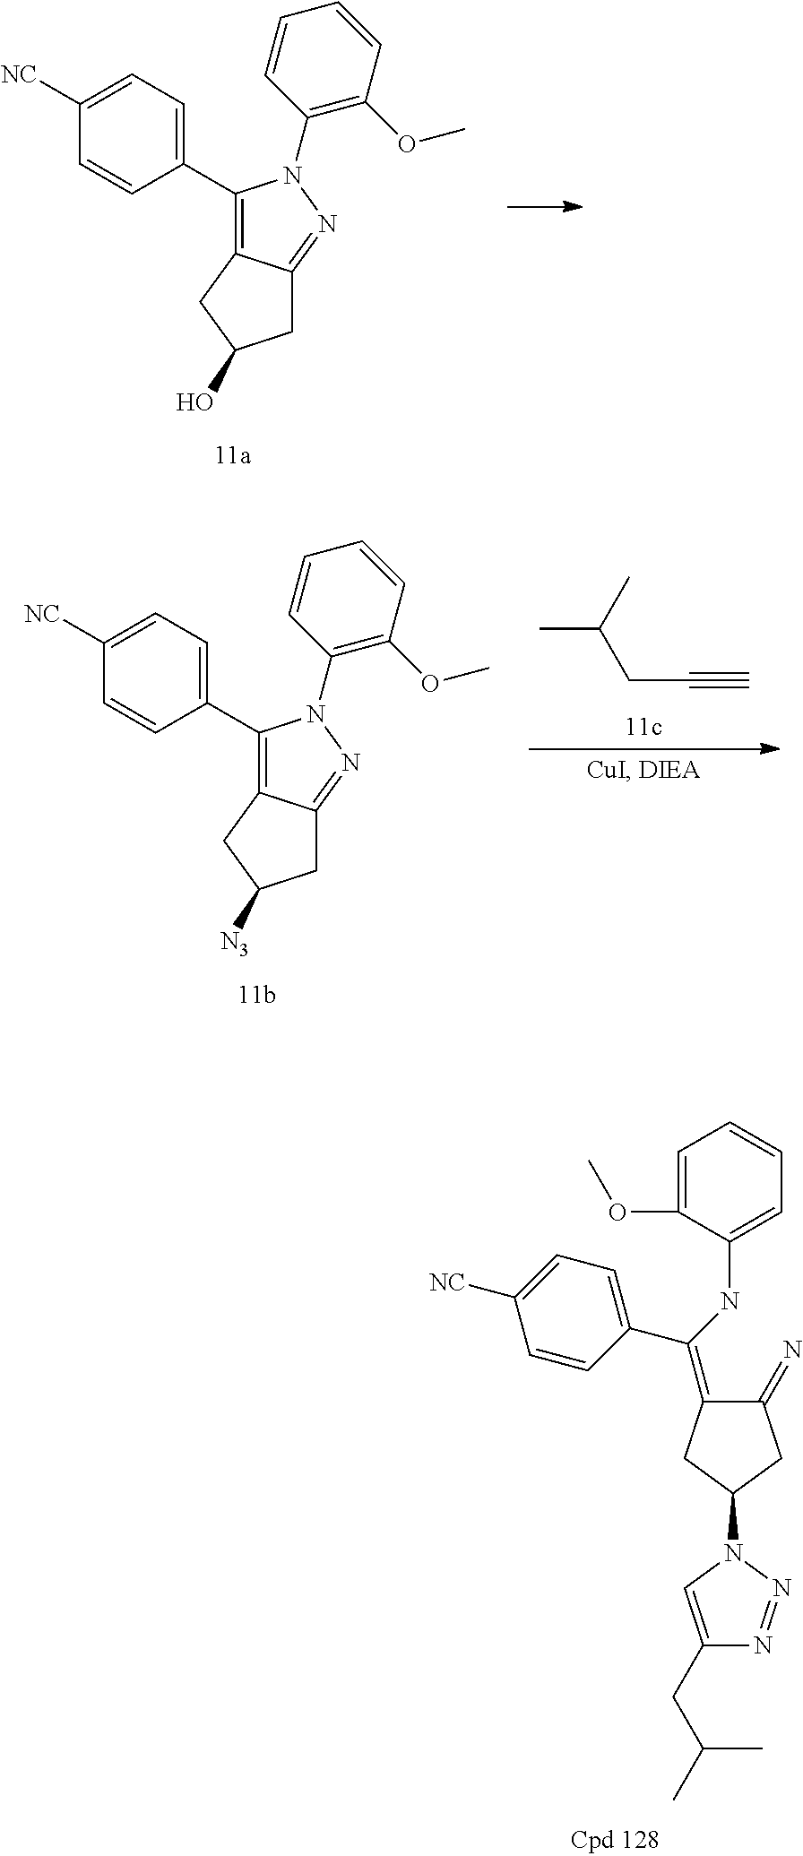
C1(=N)CC(N2C=C(CC(C)C)N=N2)CC1=C(C1=CC=C([NC])C=C1)NC1=CC=CC=C1OC.C1(C2=C3C(=NN2C2=C(OC)C=CC=C2)CC(O)C3)=CC=C([NC])C=C1.C1(C2=C3C(=NN2C2=C(OC)C=CC=C2)CC([N3])C3)=CC=C([NC])C=C1.C#CCC(C)C
